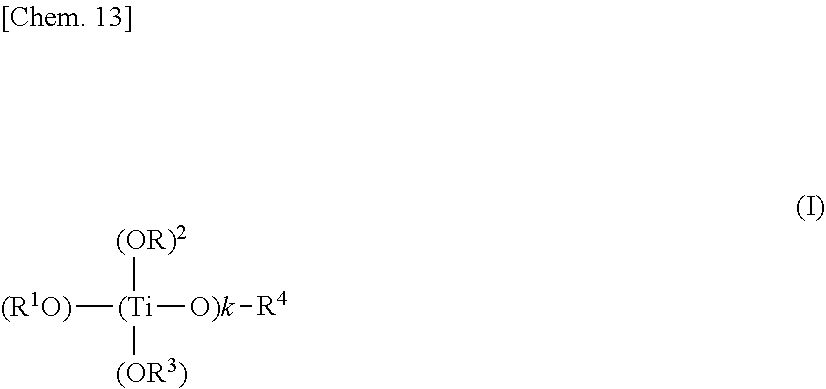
[(OR)2][(Ti]([(OR3)])([O)k][R4])[(R1O)]
